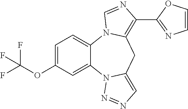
C1=C(OC(F)(F)F)C=C2C(=C1)N1C(=C(C3=NC=CO3)N=C1)CC1=CN=NN21
